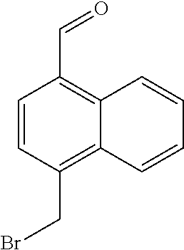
C1=CC(CBr)=C2C(=C1C=O)C=CC=C2
